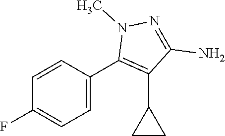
C1=C(C2=C(C3CC3)C(N)=NN2C)C=CC(F)=C1
